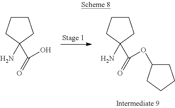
C1CCC(N)(C(=O)OC2CCCC2)C1.C1CCC(N)(C(=O)O)C1
